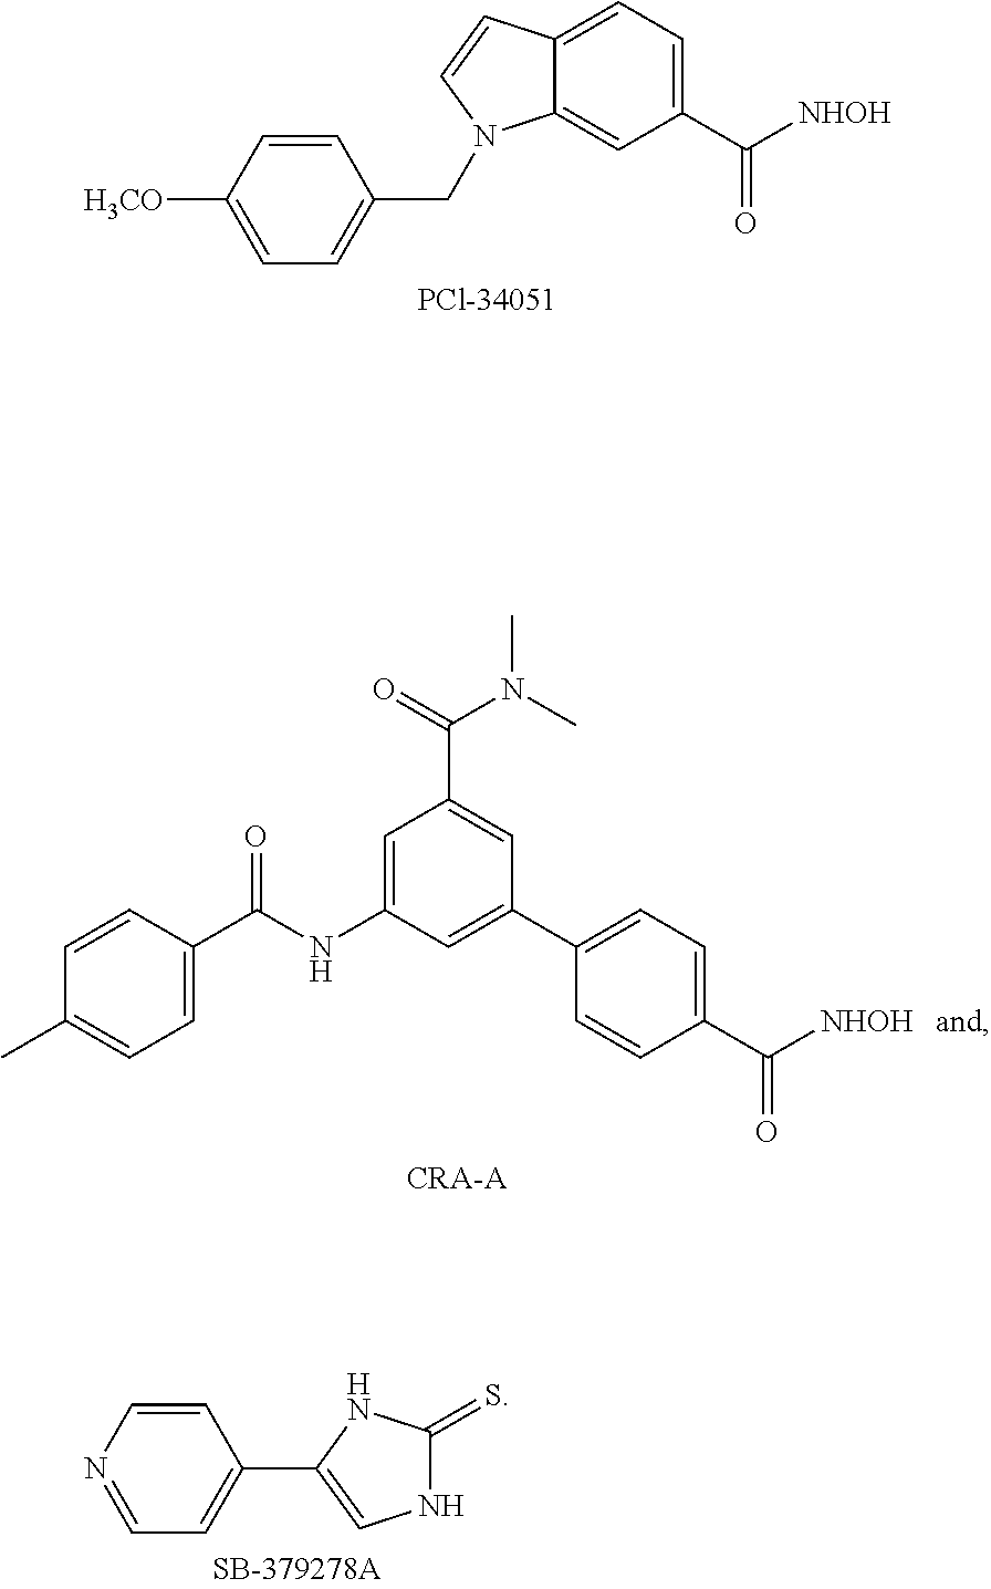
C1=CC([H3CO])=CC=C1CN1C2=CC(C([NHOH])=O)=CC=C2C=C1.C1=CC(C)=CC=C1C(NC1=CC(C(=O)N(C)C)=CC(C2=CC=C(C([NHOH])=O)C=C2)=C1)=O.C1=CN=CC=C1C1=CNC(=S)N1
